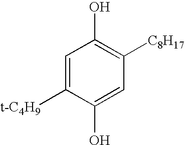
C1=C([t-C4H9])C(O)=CC([C8H17])=C1O
